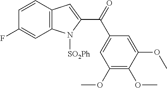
C1=CC2=C(C=C1F)N([SO2Ph])C(C(=O)C1=CC(OC)=C(OC)C(OC)=C1)=C2
